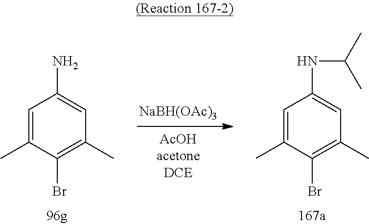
C1=C(C)C(Br)=C(C)C=C1NC(C)C.[AcOHacetoneDCE].[NaBH(OAc)3].C1=C(C)C(Br)=C(C)C=C1N
